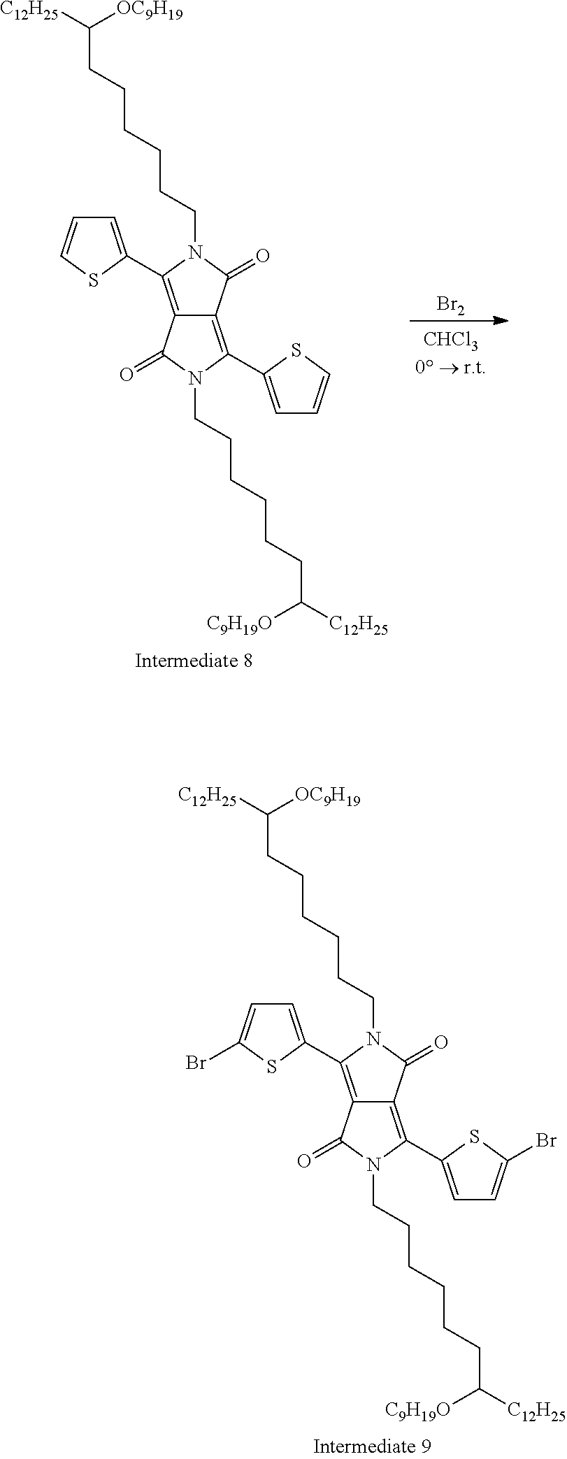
C1=C(C2=C3C(=C(C4=CC=C(Br)S4)N(CCCCCCC([C12H25])[C9H19O])C3=O)C(=O)N2CCCCCCC([C12H25])[OC9H19])SC(Br)=C1.[Br2].C1=C(C2=C3C(=C(C4=CC=CS4)N(CCCCCCC([C12H25])[C9H19O])C3=O)C(=O)N2CCCCCCC([C12H25])[OC9H19])SC=C1
